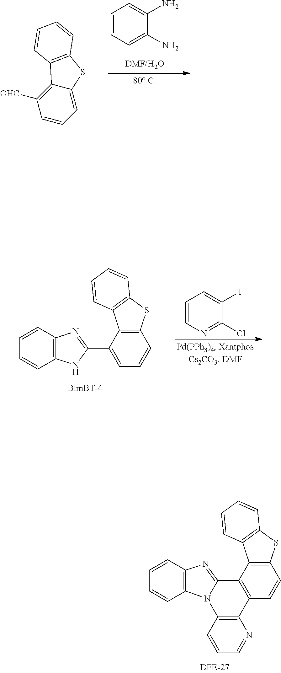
C1=CC=C(N)C(N)=C1.C1=CC=C2C(=C1[OHC])C1=C(S2)C=CC=C1.C1=CN=C(Cl)C(I)=C1.C1=CC2=C(C=C1)NC(C1=CC=CC3=C1C1=C(S3)C=CC=C1)=N2.C12=C(C=CC=N1)N1C3=C(C=CC=C3)N=C1C1=C2C=CC2=C1C1=C(S2)C=CC=C1
